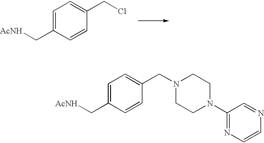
C1=C(C[AcNH])C=CC(CCl)=C1.C1=C(C[AcNH])C=CC(CN2CCN(C3=NC=CN=C3)CC2)=C1
